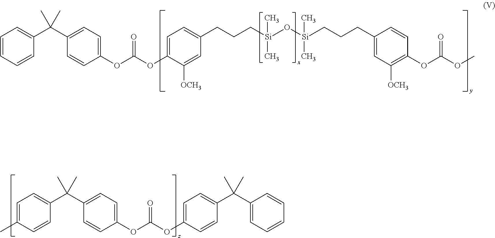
C1=CC=CC(C(C2=CC=C(OC(OC3=CC=C(CCC[Si](O[Si](CCCC4=CC([OCH3])=C(OC(OC)=O)C=C4)(C)C)(C)C)C=C3[OCH3])=O)C=C2)(C)C)=C1.C1=C(C)C=CC(C(C2=CC=C(OC(OC3=CC=C(C(C4=CC=CC=C4)(C)C)C=C3)=O)C=C2)(C)C)=C1
